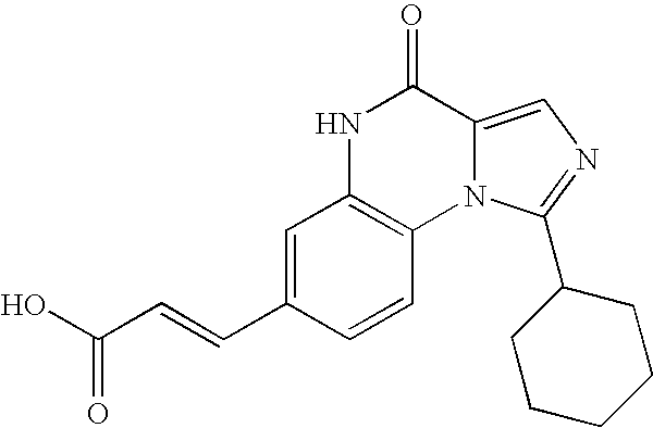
C1=C(C=CC(O)=O)C=CC2=C1NC(=O)C1=CN=C(C3CCCCC3)N21
